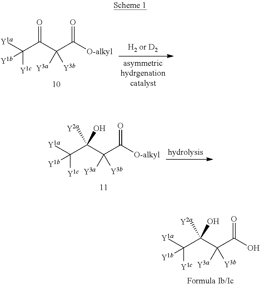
C(C(C(C([O-alkyl])=O)([Y3a])[Y3b])=O)([Y1a])([Y1c])[Y1b].C(C(C(C([O-alkyl])=O)([Y3a])[Y3b])(O)[Y2a])([Y1a])([Y1c])[Y1b].C(C(C(C(O)=O)([Y3a])[Y3b])(O)[Y2a])([Y1a])([Y1c])[Y1b]
